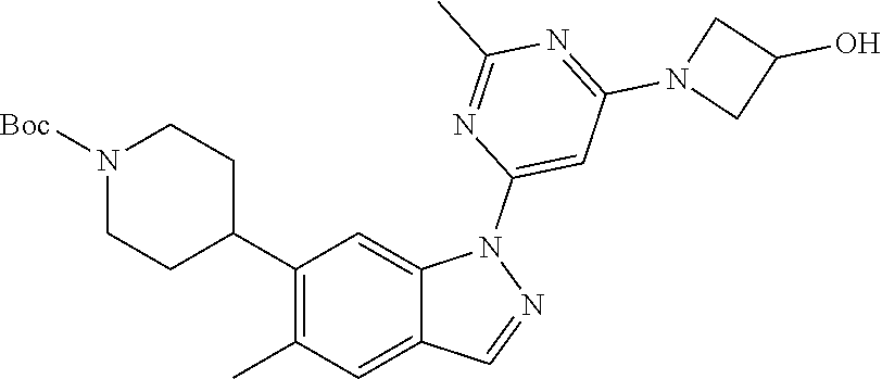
N1([Boc])CCC(C2=C(C)C=C3C(=C2)N(C2=CC(N4CC(O)C4)=NC(C)=N2)N=C3)CC1
